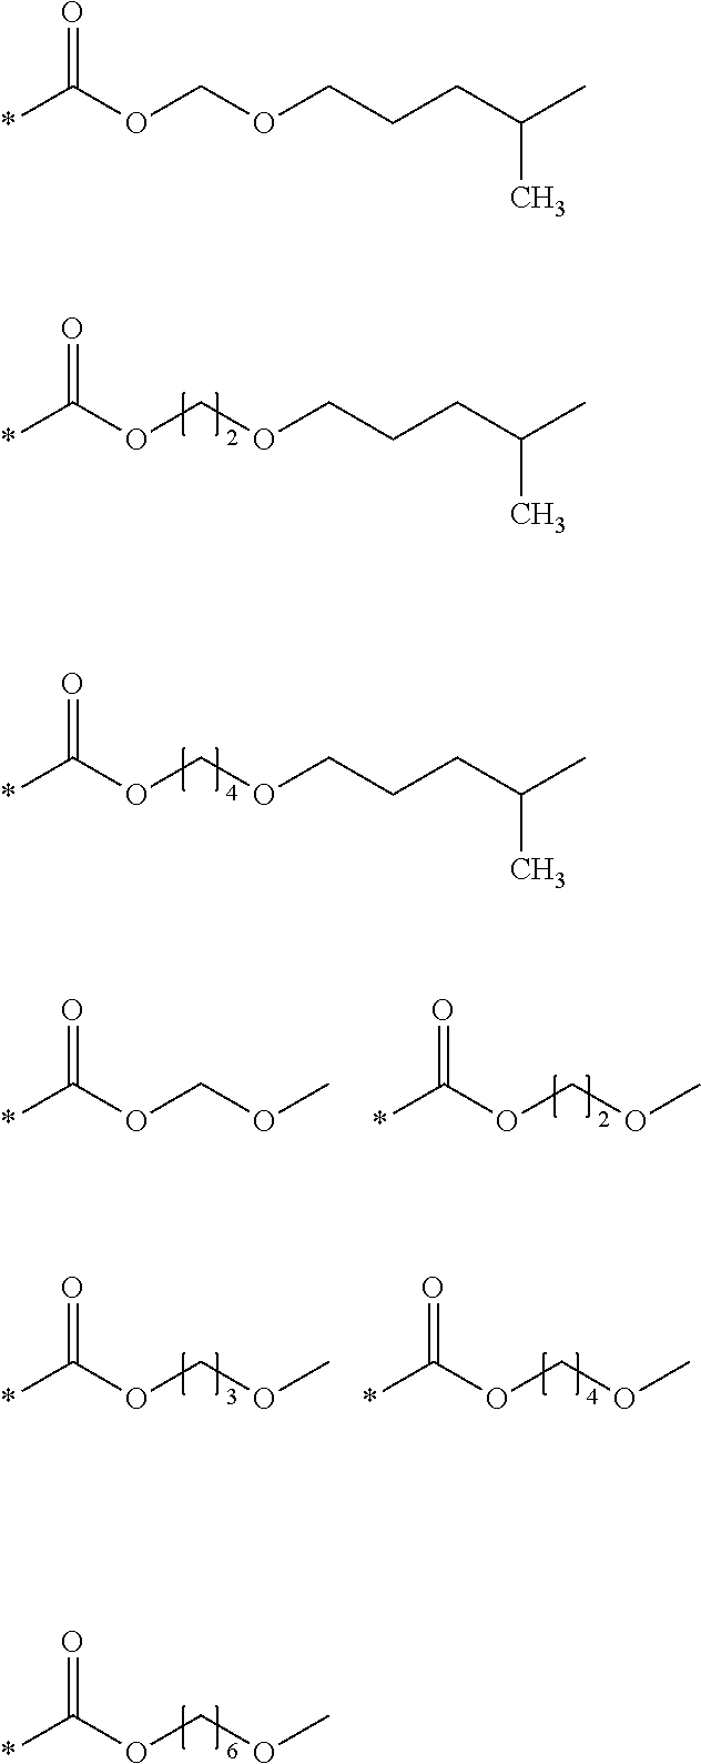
*C(OCOCCCC(C)C)=O.*C(OCOCCCC(C)C)=O.*C(OCOC)=O.*C(OCOC)=O.*C(OCOC)=O.*C(OCOC)=O.*C(OCOC)=O.*C(OCOCCCC(C)C)=O
